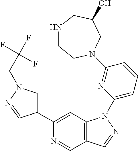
C1(C2=CN(CC(F)(F)F)N=C2)=CC2=C(C=N1)C=NN2C1=CC=CC(N2CCNCC(O)C2)=N1
